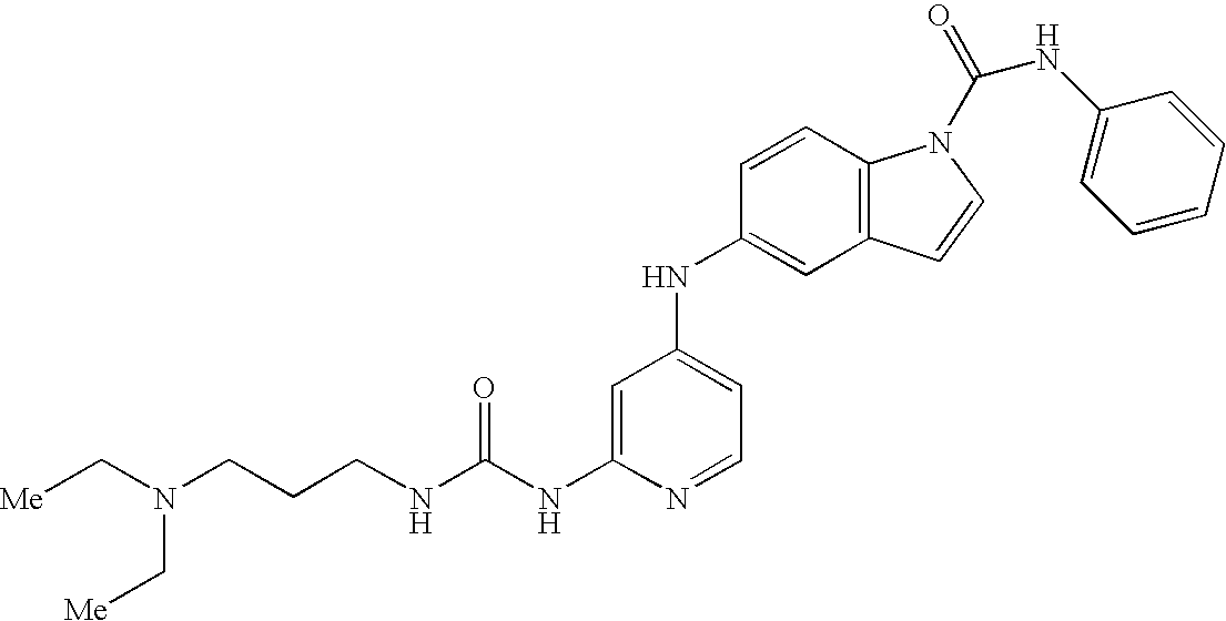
N(C(NC1=CC(NC2=CC3=C(C=C2)N(C(=O)NC2=CC=CC=C2)C=C3)=CC=N1)=O)CCCN(C[Me])C[Me]
